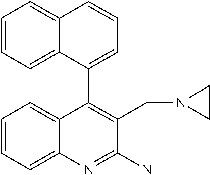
C1=CC=C2C(=C1)C=CC=C2C1=C(CN2CC2)C(N)=NC2=CC=CC=C12
